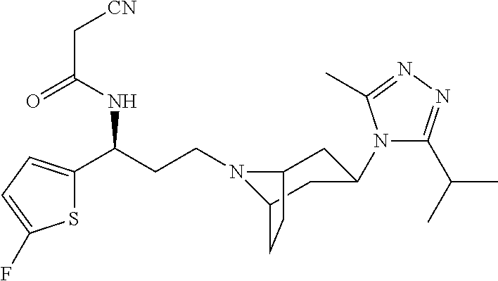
N1(CCC(C2=CC=C(F)S2)NC(C[CN])=O)C2CC(N3C(C(C)C)=NN=C3C)CC1CC2
